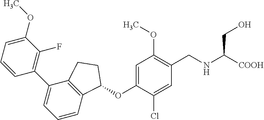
C1=CC=C(OC)C(F)=C1C1=CC=CC2=C1CCC2OC1=CC(OC)=C(CNC([COOH])CO)C=C1Cl
